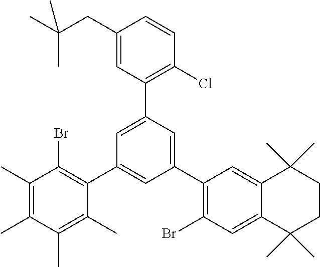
C1(C)=C(C)C(C)=C(C)C(C2=CC(C3=C(Br)C=C4C(=C3)C(C)(C)CCC4(C)C)=CC(C3=C(Cl)C=CC(CC(C)(C)C)=C3)=C2)=C1Br
